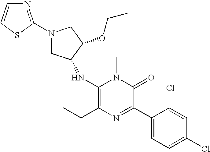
C1(NC2CN(C3=NC=CS3)CC2OCC)=C(CC)N=C(C2=CC=C(Cl)C=C2Cl)C(=O)N1C
